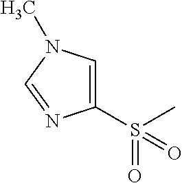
S(C)(=O)(=O)C1=CN(C)C=N1
